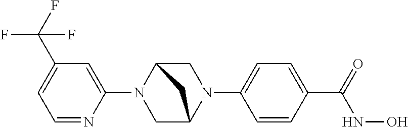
C1(N2CC3N(C4=CC=C(C(NO)=O)C=C4)CC2C3)=CC(C(F)(F)F)=CC=N1
